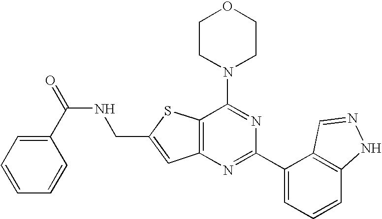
C1CN(C2=NC(C3=CC=CC4=C3C=NN4)=NC3=C2SC(CNC(=O)C2=CC=CC=C2)=C3)CCO1
